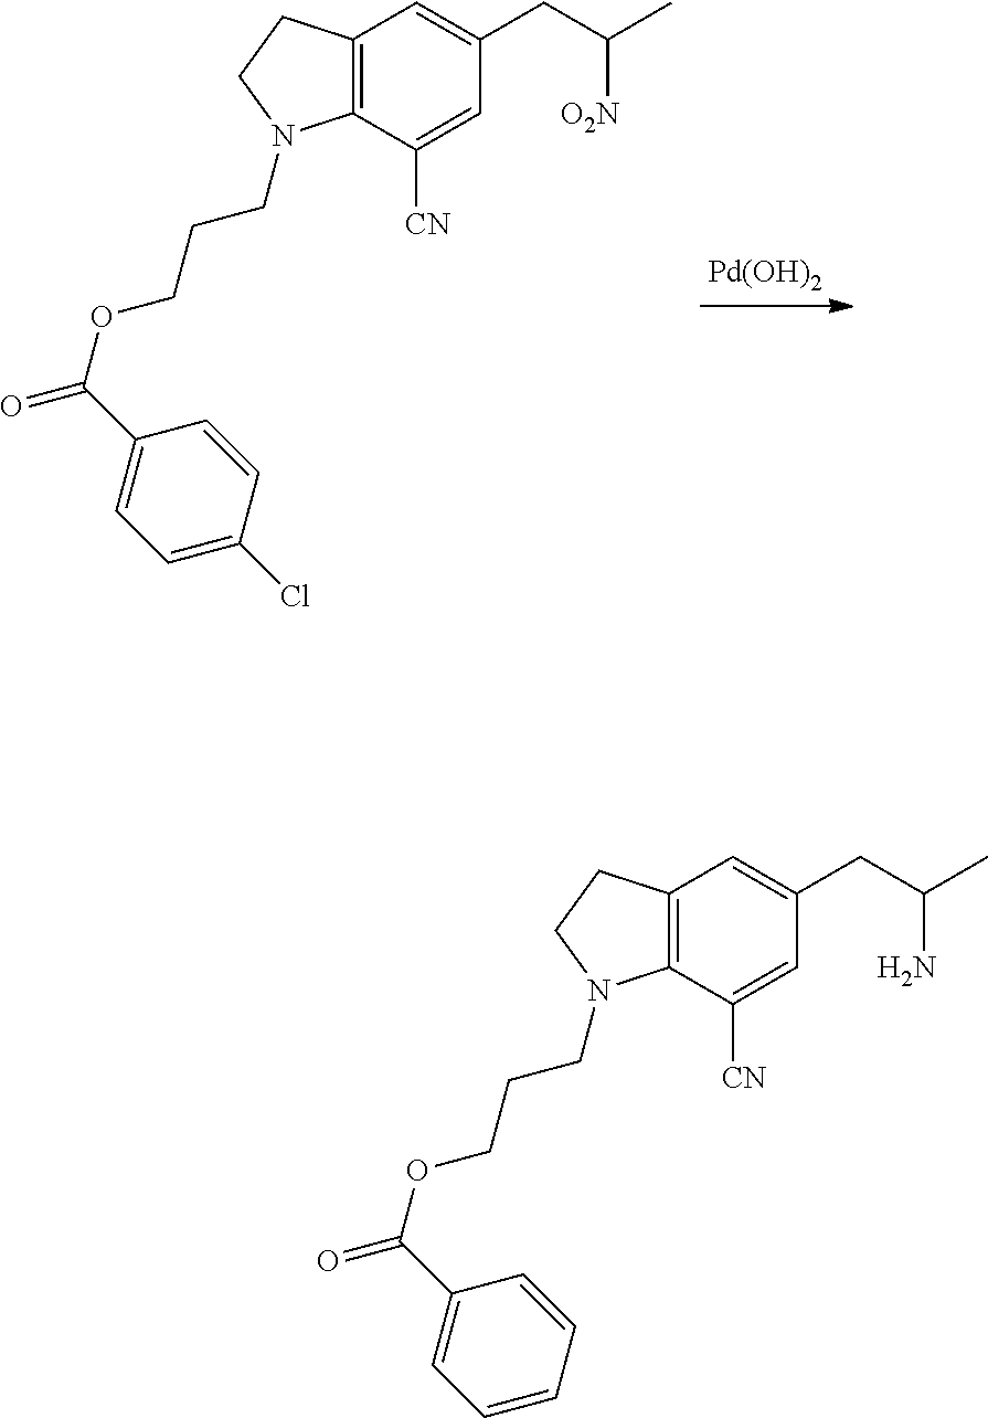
[Pd(OH)2].C12=C(C([CN])=CC(CC(C)[O2N])=C1)N(CCCOC(=O)C1=CC=C(Cl)C=C1)CC2.C12=C(C([CN])=CC(CC(C)N)=C1)N(CCCOC(=O)C1=CC=CC=C1)CC2
